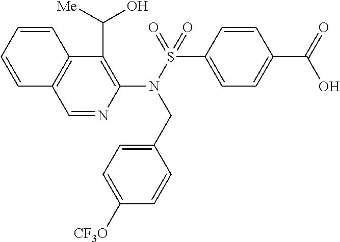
C1=NC(N(S(=O)(C2=CC=C(C(=O)O)C=C2)=O)CC2=CC=C([CF3O])C=C2)=C(C([Me])O)C2=C1C=CC=C2
